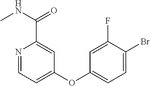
N1=CC=C(OC2=CC=C(Br)C(F)=C2)C=C1C(NC)=O
